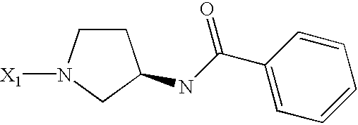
C1CN([X1])CC1NC(C1=CC=CC=C1)=O
